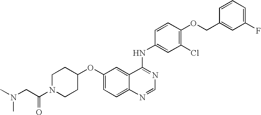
C1N(C(CN(C)C)=O)CCC(OC2=CC=C3C(=C2)C(NC2=CC(Cl)=C(OCC4=CC(F)=CC=C4)C=C2)=NC=N3)C1
